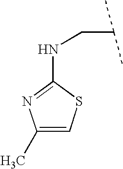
C1(NCC(C)C)=NC(C)=CS1
